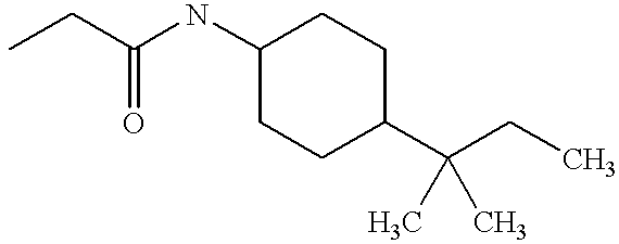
C1(NC(CC)=O)CCC(C(CC)(C)C)CC1
